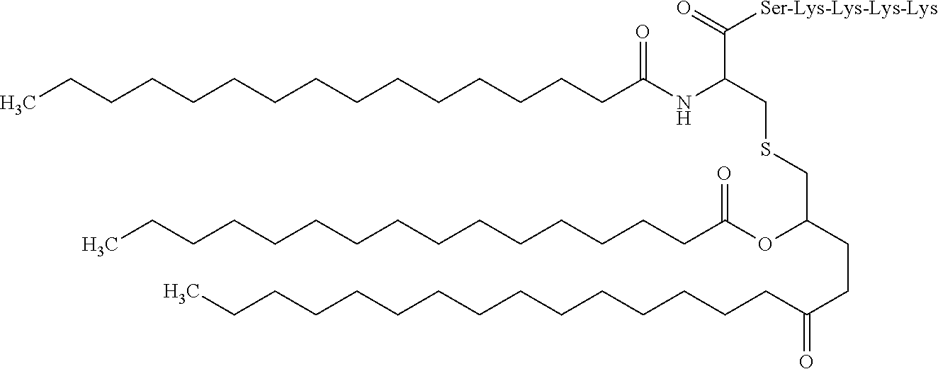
CCCCCCCCCCCCCCCC(NC(CSCC(OC(CCCCCCCCCCCCCCC)=O)CCC(CCCCCCCCCCCCCCC)=O)C(=O)[Ser-Lys-Lys-Lys-Lys])=O
